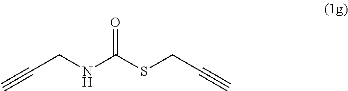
C(CNC(SCC#C)=O)#C
